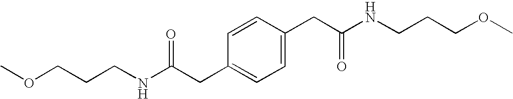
C1=CC(CC(NCCCOC)=O)=CC=C1CC(NCCCOC)=O
